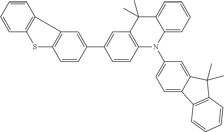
C1=CC=CC2=C1SC1=C2C=C(C2=CC3=C(C=C2)N(C2=CC=C4C(=C2)C(C)(C)C2=C4C=CC=C2)C2=CC=CC=C2C3(C)C)C=C1
